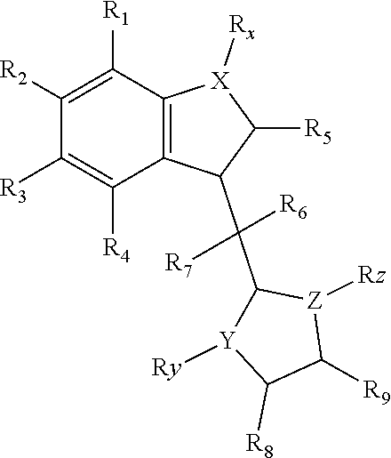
[Ry][Y]1C(C([R7])(C2C3=C(C([R1])=C([R2])C([R3])=C3[R4])[X]([Rx])C2[R5])[R6])[Z]([Rz])C([R9])C1[R8]
